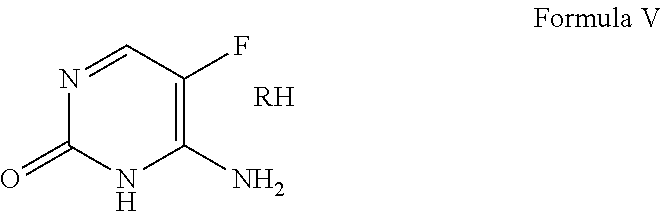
N1=CC(F)=C(N)NC1=O.[RH]
